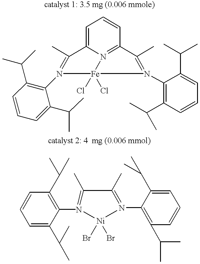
C1=C2N3=C(C=C1)C(C)=N(C1=C(C(C)C)C=CC=C1C(C)C)[Fe]3(Cl)(Cl)N(C1=C(C(C)C)C=CC=C1C(C)C)=C2C.C1(N2=C(C)C(C)=N(C3=C(C(C)C)C=CC=C3C(C)C)[Ni]2(Br)Br)=C(C(C)C)C=CC=C1C(C)C
